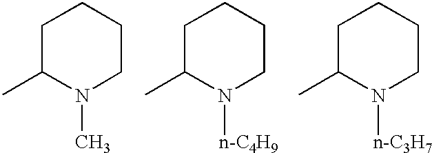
C1C(C)N(C)CCC1.C1C(C)N([n-C4H9])CCC1.C1C(C)N([n-C3H7])CCC1
